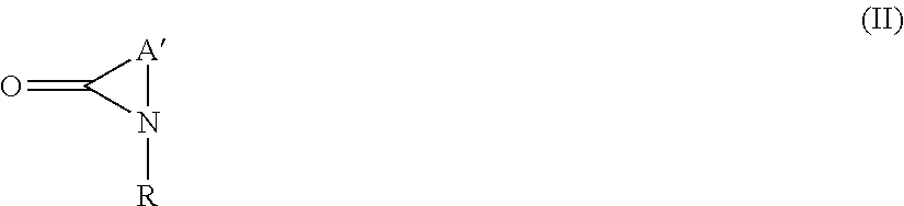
N1([R])[A]C1=O
